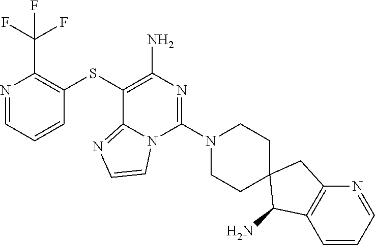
C1=CC=NC(C(F)(F)F)=C1SC1=C(N)N=C(N2CCC3(CC2)C(N)C2=C(C3)N=CC=C2)N2C1=NC=C2
